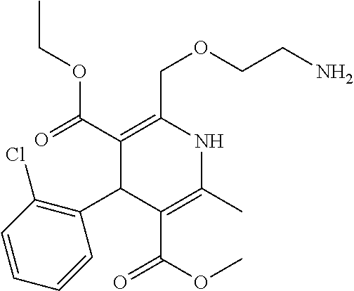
C1(C(=O)OCC)=C(COCCN)NC(C)=C(C(OC)=O)C1C1=C(Cl)C=CC=C1
